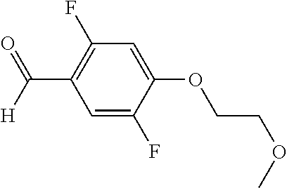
C1=C(F)C(OCCOC)=CC(F)=C1C([H])=O
